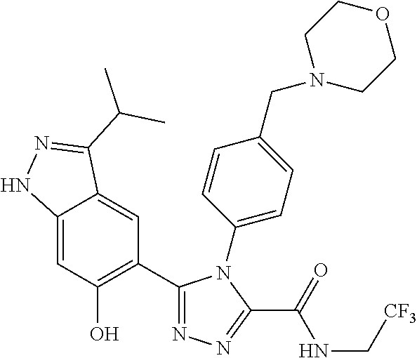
C12=CC(O)=C(C3=NN=C(C(=O)NC[CF3])N3C3=CC=C(CN4CCOCC4)C=C3)C=C1C(C(C)C)=NN2
